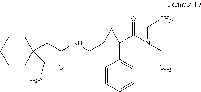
C1CC(CC(NCC2C(C3=CC=CC=C3)(C(=O)N(CC)CC)C2)=O)(CN)CCC1
